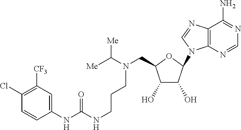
C1(NC(NCCCN(C([Me])[Me])CC2C(O)C(O)C(N3C4=C(C(N)=NC=N4)N=C3)O2)=O)=CC([CF3])=C(Cl)C=C1
